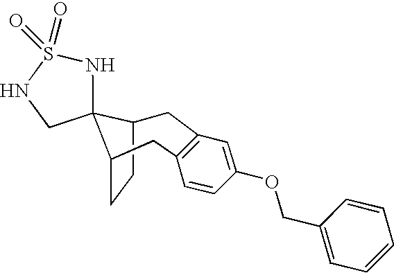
C1C2CCC(C23NS(=O)(=O)NC3)CC2=C1C=C(OCC1=CC=CC=C1)C=C2
